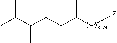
C(C(C[Z])C)CC(C(C)C)C
